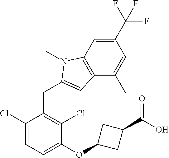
C1(Cl)=CC=C(OC2CC(C(O)=O)C2)C(Cl)=C1CC1=CC2=C(C=C(C(F)(F)F)C=C2C)N1C
